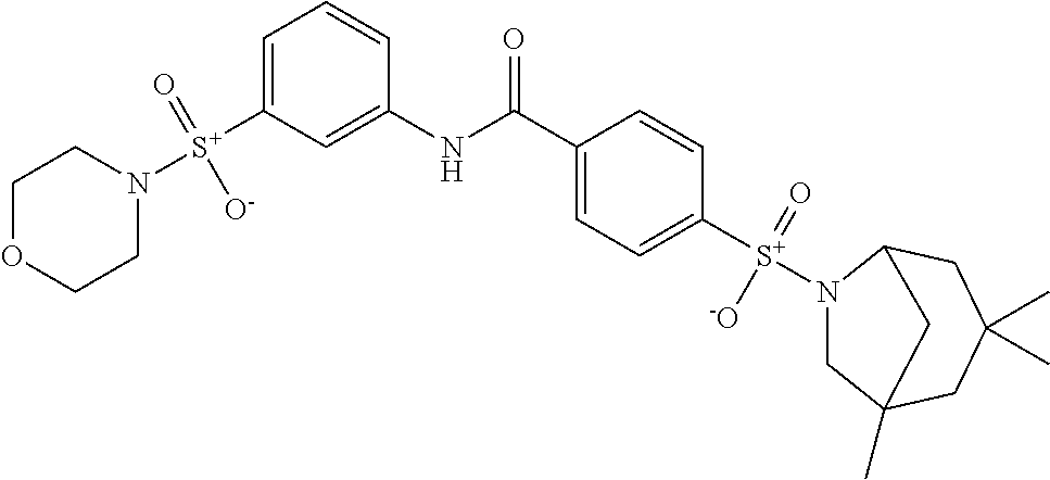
C1OCCN([S+](C2=CC=CC(NC(C3=CC=C([S+](N4CC5(C)CC(C)(C)CC4C5)(=O)[-O])C=C3)=O)=C2)(=O)[O-])C1
